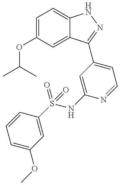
C1(OC(C)C)=CC=C2C(=C1)C(C1=CC=NC(NS(C3=CC(OC)=CC=C3)(=O)=O)=C1)=NN2
